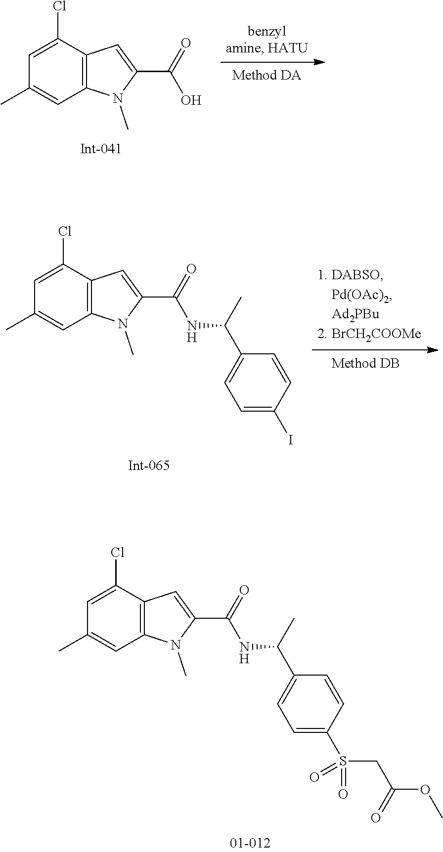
C12=C(C=C(C(=O)O)N1C)C(Cl)=CC(C)=C2.C12=C(C=C(C(=O)NC(C3=CC=C(I)C=C3)C)N1C)C(Cl)=CC(C)=C2.C12=C(C=C(C(=O)NC(C3=CC=C(S(=O)(CC(OC)=O)=O)C=C3)C)N1C)C(Cl)=CC(C)=C2
